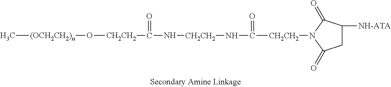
C[(OCH2CH2)n]O[CH2CH2]C(N[CH2CH2]NC([CH2CH2]N1C(=O)CC([NH-ATA])C1=O)=O)=O
